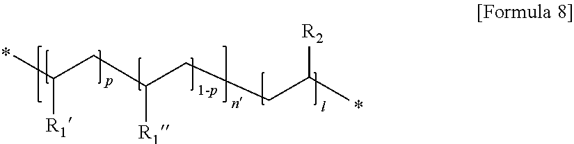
CC(CC(CCC(C)[R2])[R1])[R1]
